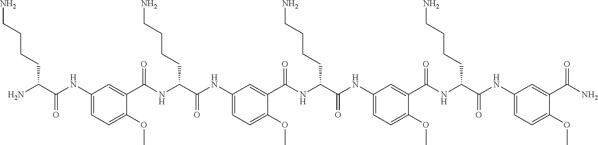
C1(NC(C(N)CCCCN)=O)=CC=C(OC)C(C(NC(C(NC2=CC=C(OC)C(C(NC(C(NC3=CC=C(OC)C(C(NC(C(NC4=CC=C(OC)C(C(N)=O)=C4)=O)CCCCN)=O)=C3)=O)CCCCN)=O)=C2)=O)CCCCN)=O)=C1
